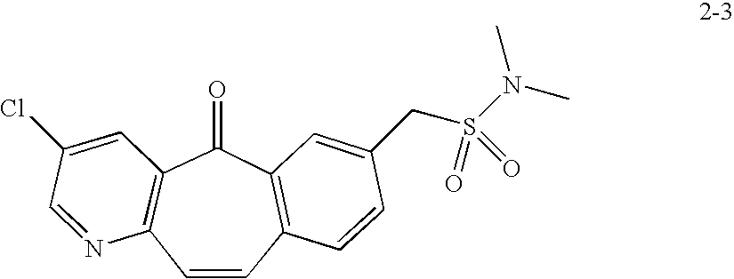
C12=C(C=CC3=C(C1=O)C=C(CS(N(C)C)(=O)=O)C=C3)N=CC(Cl)=C2
